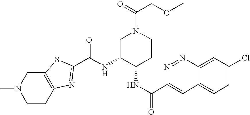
C(NC1C(NC(C2=CC3=CC=C(Cl)C=C3N=N2)=O)CCN(C(=O)COC)C1)(=O)C1=NC2=C(CN(C)CC2)S1
